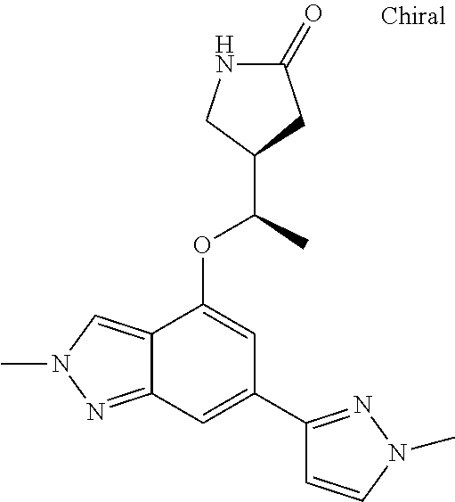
N1C(=O)CC(C(C)OC2=CC(C3=NN(C)C=C3)=CC3=NN(C)C=C23)C1
